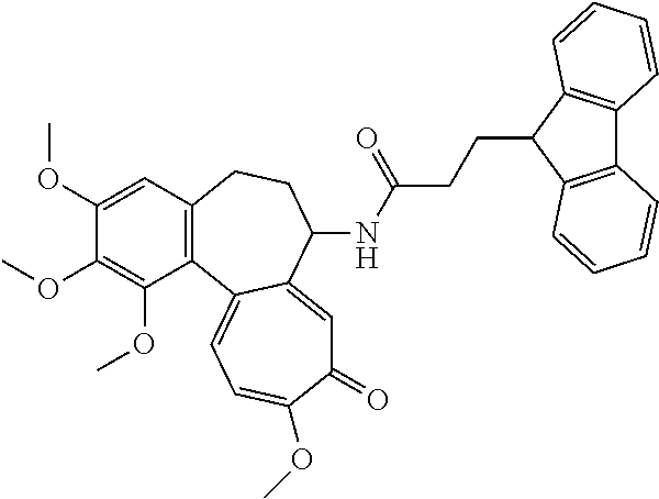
C1(OC)=CC2=C(C(OC)=C1OC)C1=CC=C(OC)C(=O)C=C1C(NC(=O)CCC1C3=C(C4=C1C=CC=C4)C=CC=C3)CC2
